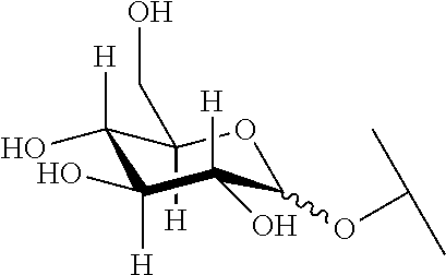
C1([H])(CO)C([H])(O)C([H])(O)C([H])(O)C(OC(C)C)O1
